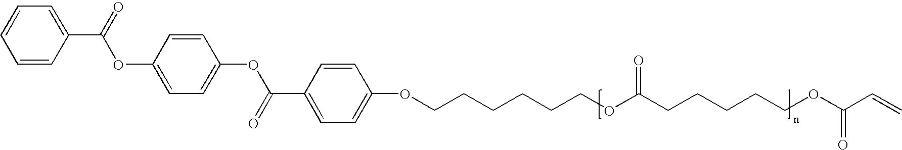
C1=CC(C(=O)OC2=CC=C(OC(C3=CC=C(OCCCCCCOC(CCCCCOC(C=C)=O)=O)C=C3)=O)C=C2)=CC=C1
